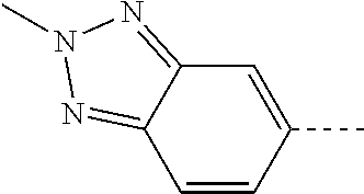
C12=NN(C)N=C1C=CC(C)=C2
